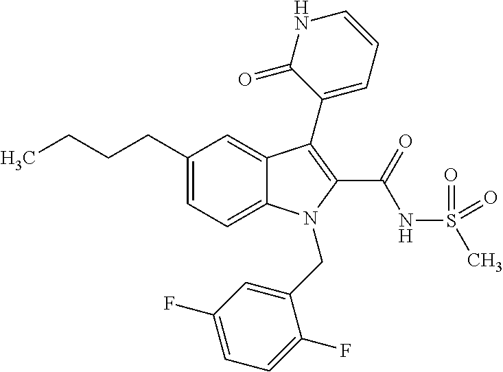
C1(CCCC)=CC=C2C(=C1)C(C1=CC=CNC1=O)=C(C(NS(C)(=O)=O)=O)N2CC1=CC(F)=CC=C1F
